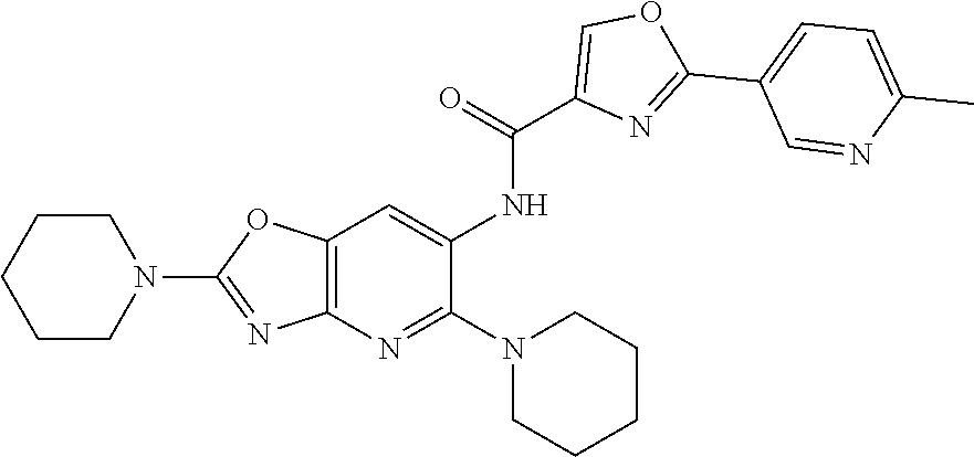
C1CN(C2=NC3=C(OC(N4CCCCC4)=N3)C=C2NC(C2=COC(C3=CC=C(C)N=C3)=N2)=O)CCC1
